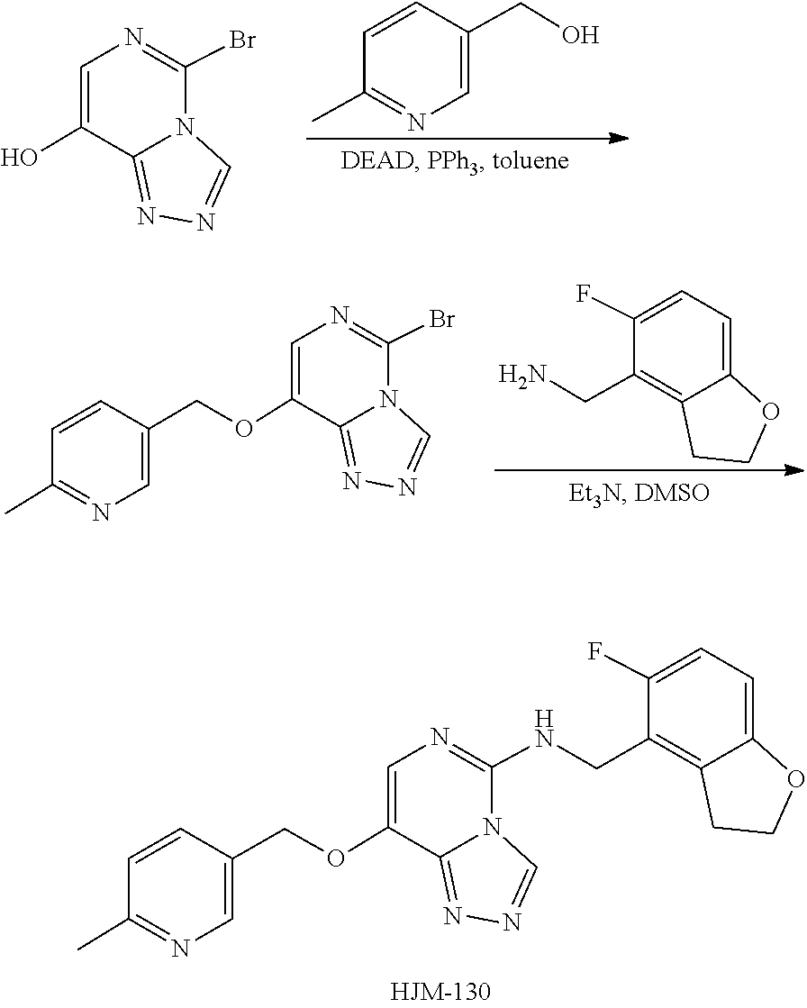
C1(NCC2=C3C(=CC=C2F)OCC3)=NC=C(OCC2=CN=C(C)C=C2)C2=NN=CN12.C1(C)=NC=C(CO)C=C1.C1(Br)=NC=C(O)C2=NN=CN12.C1(CN)=C2CCOC2=CC=C1F.C1(Br)=NC=C(OCC2=CN=C(C)C=C2)C2=NN=CN12
